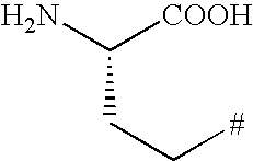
NC([COOH])CC[#]
